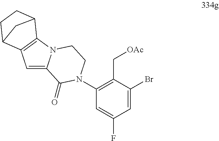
C1=C2N(C3=C1C1CCC3C1)CCN(C1=C(C[OAc])C(Br)=CC(F)=C1)C2=O
